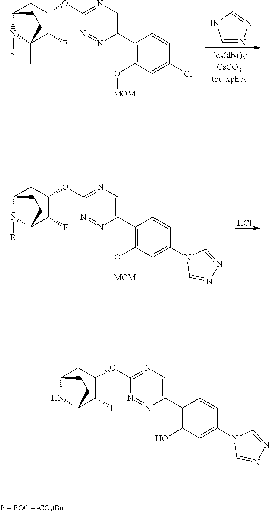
C1(O)=C(C2=CN=C(OC3C(F)C4(C)NC(C3)CC4)N=N2)C=CC(N2C=NN=C2)=C1.C1(O[MOM])=C(C2=CN=C(OC3C(F)C4(C)N([R])C(C3)CC4)N=N2)C=CC(Cl)=C1.C1=NN=CN1.C1(O[MOM])=C(C2=CN=C(OC3C(F)C4(C)N([R])C(C3)CC4)N=N2)C=CC(N2C=NN=C2)=C1.Cl
